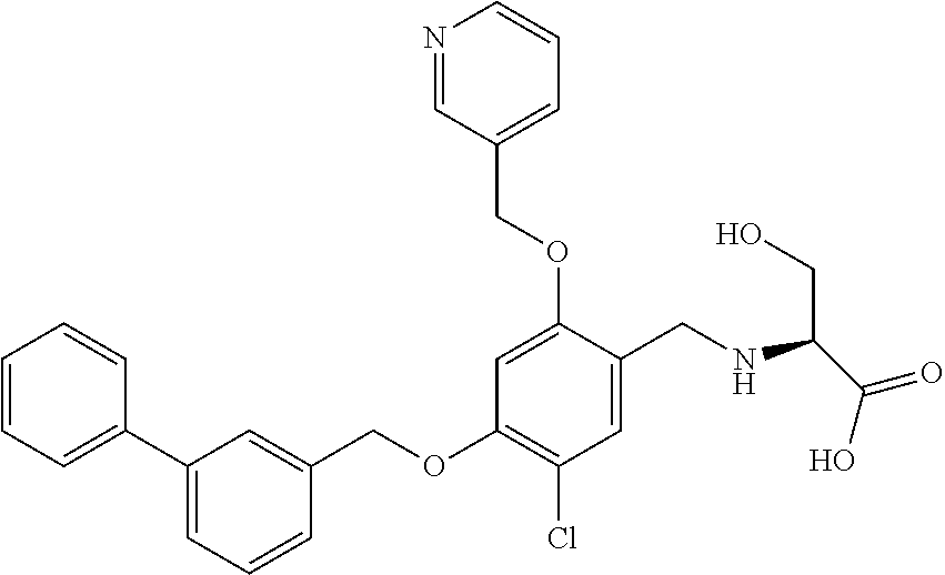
C1(C2=CC=CC=C2)=CC=CC(COC2=C(Cl)C=C(CNC(C(=O)O)CO)C(OCC3=CC=CN=C3)=C2)=C1
